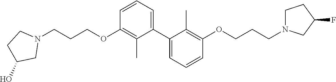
N1(CCCOC2=C(C)C(C3=CC=CC(OCCCN4CCC(F)C4)=C3C)=CC=C2)CCC(O)C1
